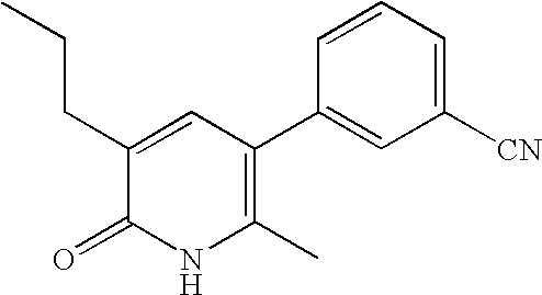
C1(CCC)=CC(C2=CC([CN])=CC=C2)=C(C)NC1=O
